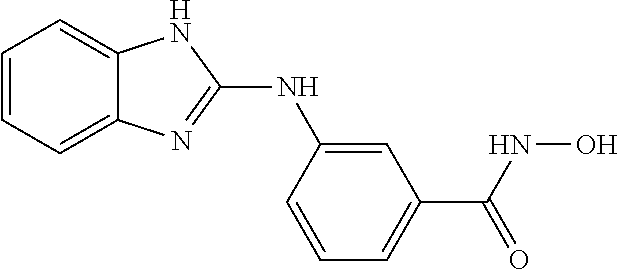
C1=CC=C2C(=C1)NC(NC1=CC(C(=O)NO)=CC=C1)=N2
